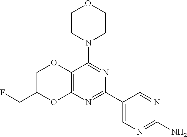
C12=C(N=C(C3=CN=C(N)N=C3)N=C1N1CCOCC1)OC(CF)CO2
